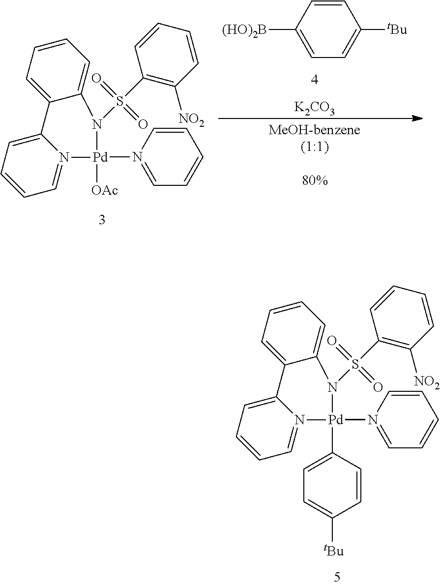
C1=CN([Pd]2(C3=CC=C([tBu])C=C3)N3=CC=CC=C3C3=CC=CC=C3N2S(C2=C([NO2])C=CC=C2)(=O)=O)=CC=C1.C1=CN([Pd]2([OAc])N3=CC=CC=C3C3=CC=CC=C3N2S(C2=C([NO2])C=CC=C2)(=O)=O)=CC=C1.C1=CC([(HO)2B])=CC=C1[tBu].[K2CO3]
